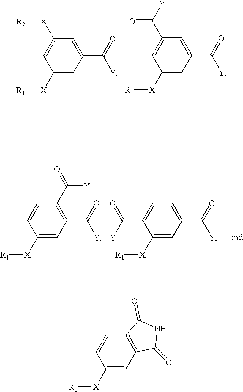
C1([X][R2])=CC([X][R1])=CC(C(=O)[Y])=C1.C1(C([Y])=O)=CC([X][R1])=CC(C(=O)[Y])=C1.C1=CC([X][R1])=CC(C(=O)[Y])=C1C(=O)[Y].C1=C(C(=O)[Y])C([X][R1])=CC(C(=O)[Y])=C1.C1=CC([X][R1])=CC2=C1C(=O)NC2=O
